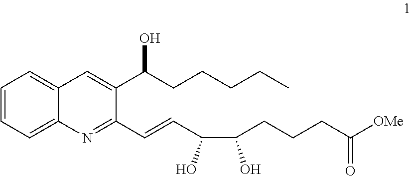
C1(C(CCCCC)O)=CC2=CC=CC=C2N=C1C=CC(C(CCCC([OMe])=O)O)O
